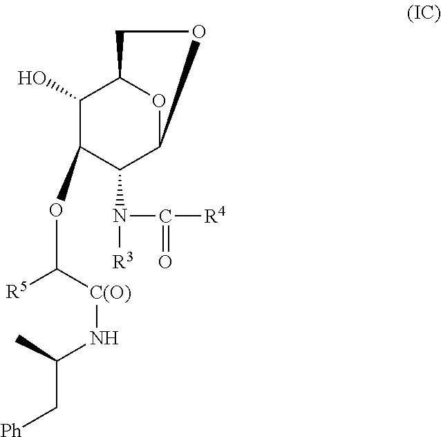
C1(O)C(OC([R5])[C(O)]NC(C[Ph])C)C(N([R3])C([R4])=O)C2OC1CO2
